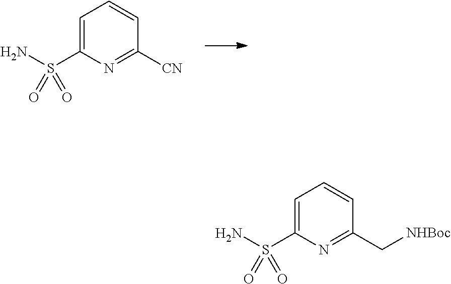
C1=C(S(N)(=O)=O)N=C([CN])C=C1.C1=C(S(N)(=O)=O)N=C(C[NHBoc])C=C1
